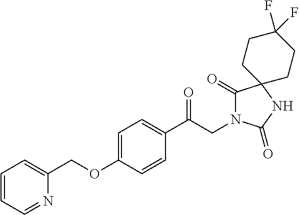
C1(C(CN2C(=O)C3(NC2=O)CCC(F)(F)CC3)=O)=CC=C(OCC2=CC=CC=N2)C=C1
